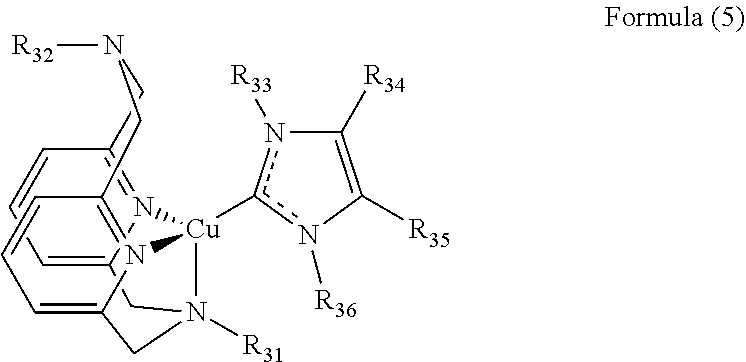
C12=CC=CC3=N1[Cu]1(c4n([R33])C([R34])=C([R35])n4[R36])N4=C(C=CC=C4CN1([R31])C2)CN([R32])C3
